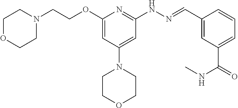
O(C1=CC(N2CCOCC2)=CC(NN=CC2=CC(C(=O)NC)=CC=C2)=N1)CCN1CCOCC1
